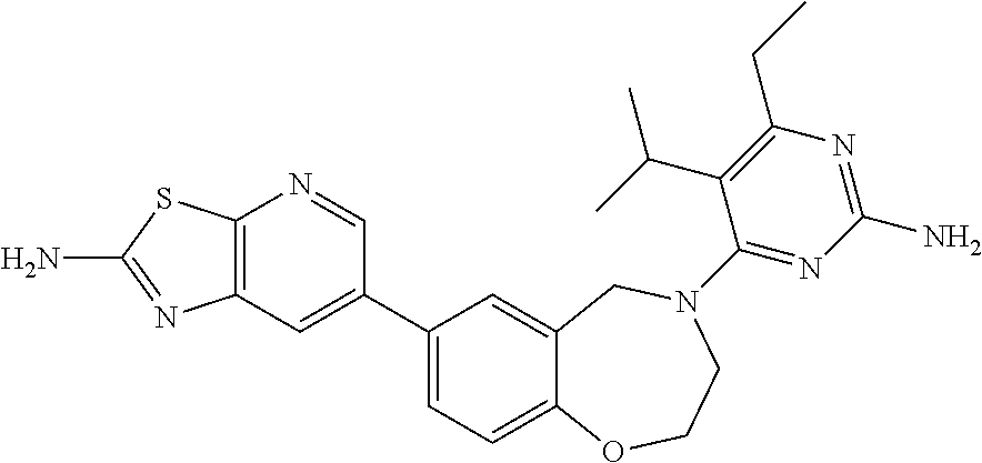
C12=C(C=C(C3=CC=C4C(=C3)CN(C3=NC(N)=NC(CC)=C3C(C)C)CCO4)C=N1)N=C(N)S2
